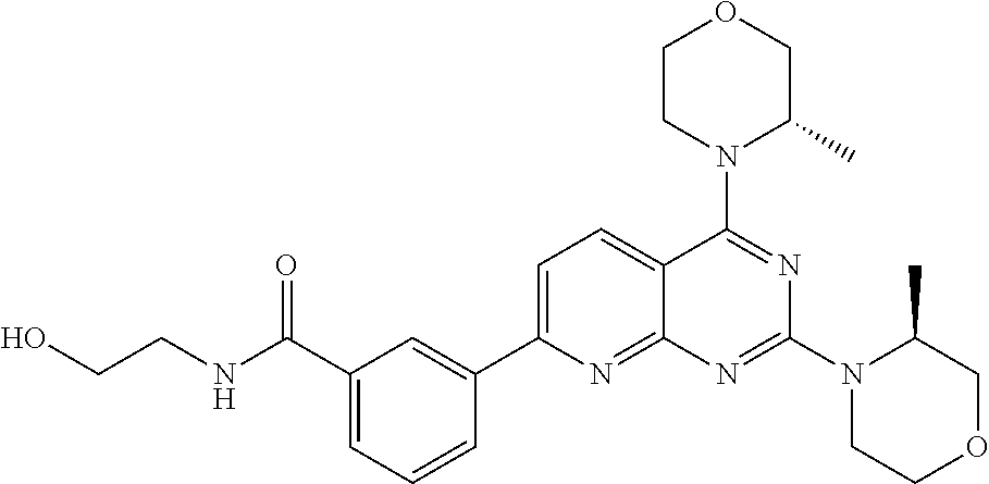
C1=C(C2=CC(C(NCCO)=O)=CC=C2)N=C2C(=C1)C(N1C(C)COCC1)=NC(N1CCOCC1C)=N2
